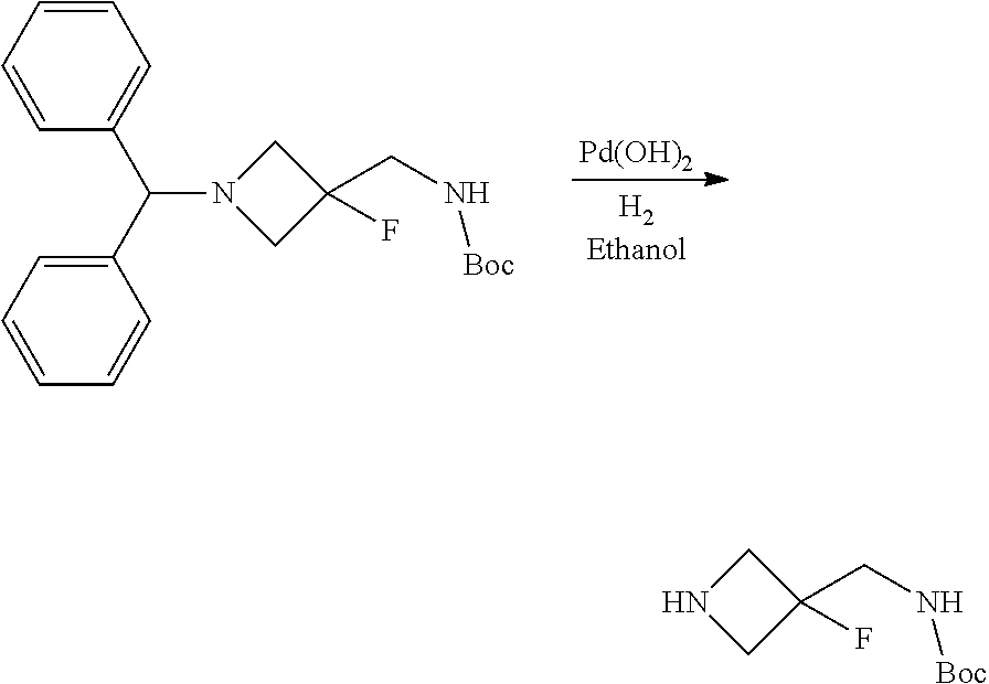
C1=CC=CC(C(C2=CC=CC=C2)N2CC(CN[Boc])(F)C2)=C1.[Pd(OH)2].N1CC(CN[Boc])(F)C1
